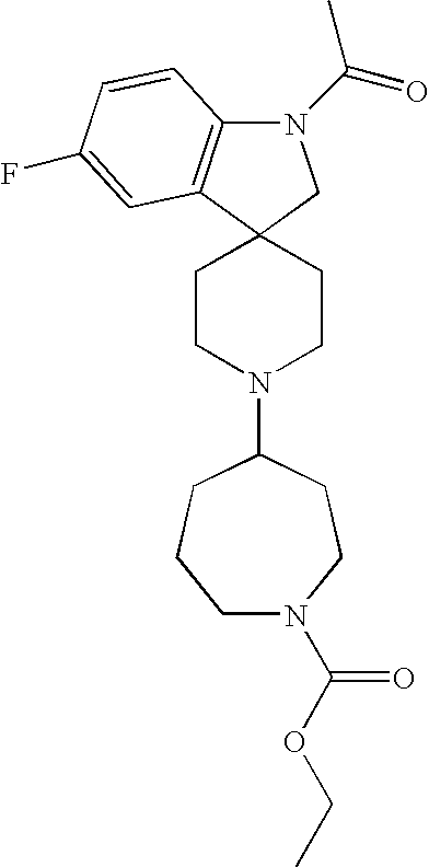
N1(C(=O)C)C2=C(C3(C1)CCN(C1CCCN(C(=O)OCC)CC1)CC3)C=C(F)C=C2
